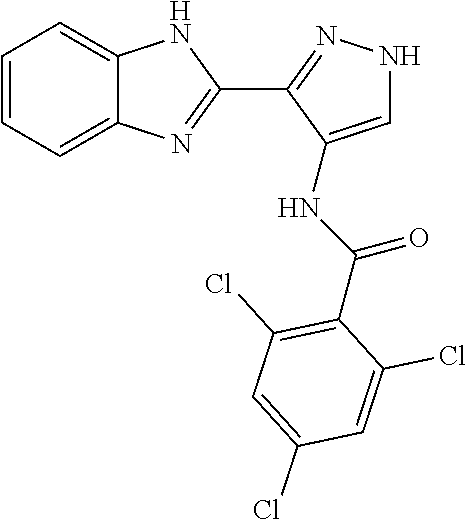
C1=CC=C2C(=C1)NC(C1=NNC=C1NC(=O)C1=C(Cl)C=C(Cl)C=C1Cl)=N2
